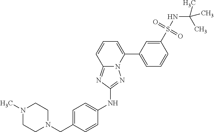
C1(S(NC(C)(C)C)(=O)=O)=CC(C2=CC=CC3=NC(NC4=CC=C(CN5CCN(C)CC5)C=C4)=NN23)=CC=C1
